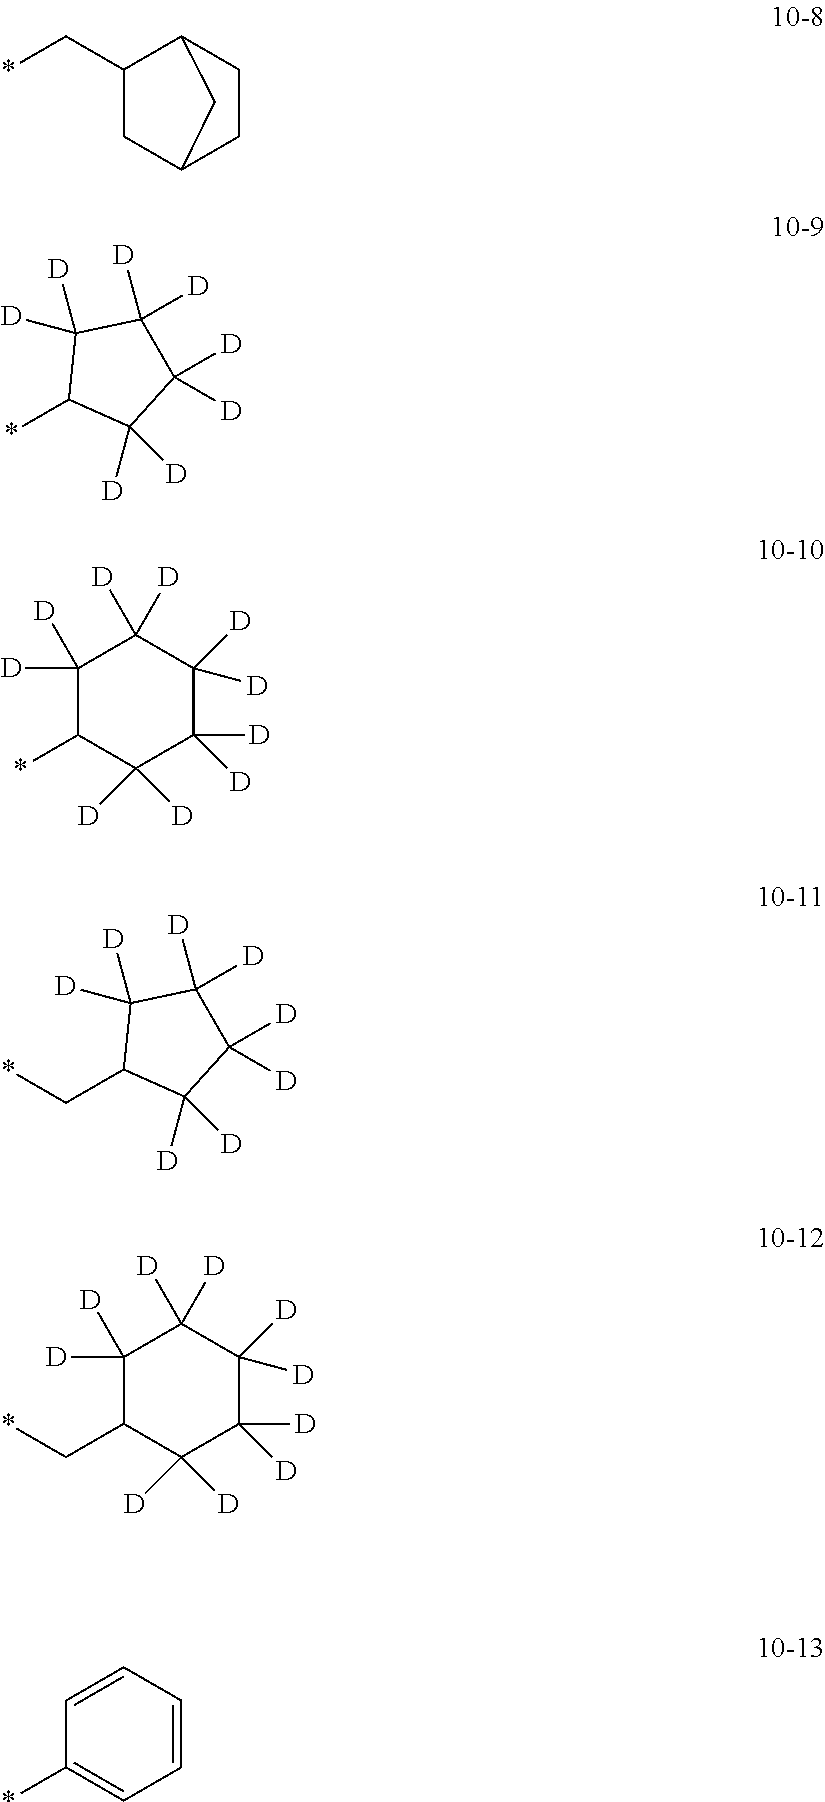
C1(C*)CC2CCC1C2.*C1C([D])([D])C([D])([D])C([D])([D])C1([D])[D].C1([D])([D])C(*)C([D])([D])C([D])([D])C([D])([D])C1([D])[D].C(C1C([D])([D])C([D])([D])C([D])([D])C1([D])[D])*.C1([D])([D])C(C*)C([D])([D])C([D])([D])C([D])([D])C1([D])[D].C1=CC=CC=C1*
